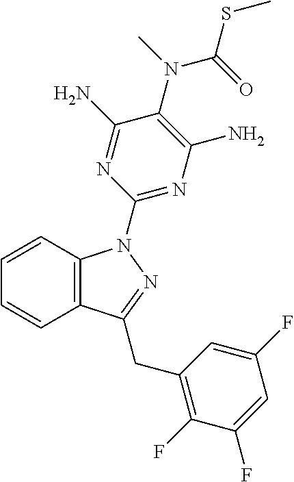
C1=CC2=C(C=C1)C(CC1=C(F)C(F)=CC(F)=C1)=NN2C1=NC(N)=C(N(C(SC)=O)C)C(N)=N1
